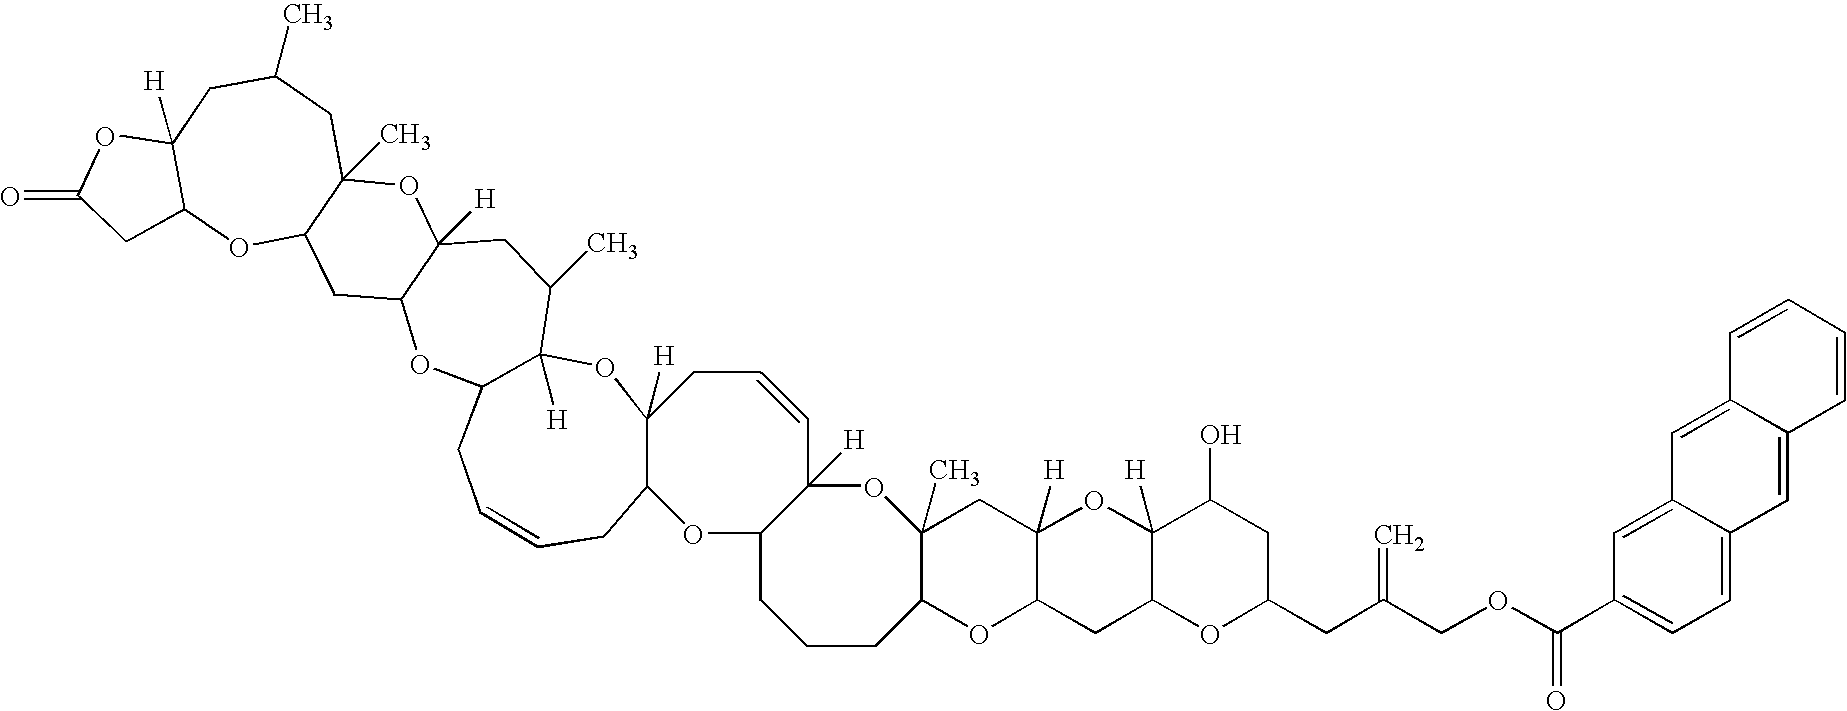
C12(C)C(OC3C([H])(C1)OC1([H])C(C3)OC(CC(COC(C3=CC=C4C(=C3)C=C3C(=C4)C=CC=C3)=O)=C)CC1O)CCCC1C([H])(O2)C=CCC2([H])OC3([H])C(C)CC4([H])C(OC3CC=CCC2O1)CC1C(C)(O4)CC(C)CC2([H])C(O1)CC(=O)O2
